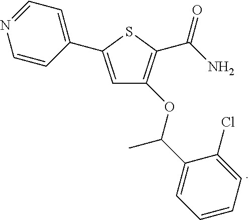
C1=C(C2=CC=NC=C2)SC(C(N)=O)=C1OC(C1=CC=CC=C1Cl)C
